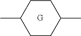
C1(C)CCC(C)CC1.[G]
